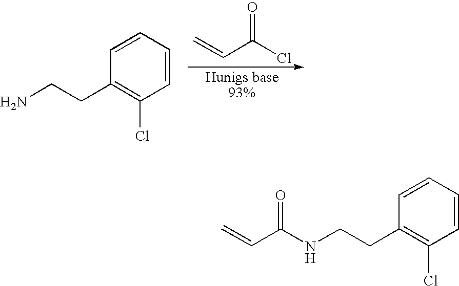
ClC(C=C)=O.C1=CC=CC(CCN)=C1Cl.C1=CC=CC(CCNC(C=C)=O)=C1Cl
